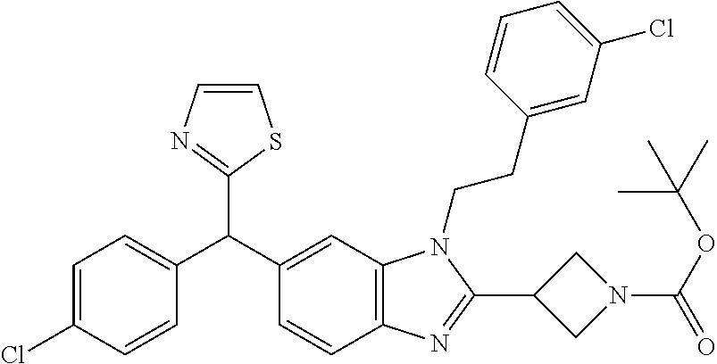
C1=C(Cl)C=CC(C(C2=CC3=C(C=C2)N=C(C2CN(C(OC(C)(C)C)=O)C2)N3CCC2=CC(Cl)=CC=C2)C2=NC=CS2)=C1
